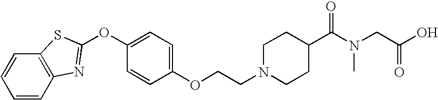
C1=CC2=C(C=C1)SC(OC1=CC=C(OCCN3CCC(C(N(C)CC(O)=O)=O)CC3)C=C1)=N2
